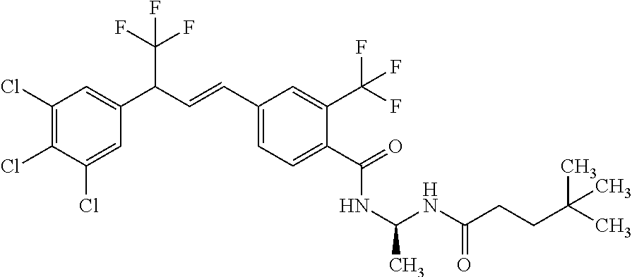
C1(Cl)=C(Cl)C(Cl)=CC(C(C=CC2=CC=C(C(=O)NC(NC(CCC(C)(C)C)=O)C)C(C(F)(F)F)=C2)C(F)(F)F)=C1
